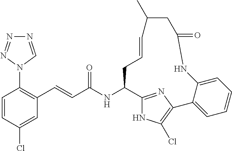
C1=CC(Cl)=CC(C=CC(NC2CC=CC(C)CC(=O)NC3=CC=CC=C3C3=C(Cl)NC2=N3)=O)=C1N1C=NN=N1
